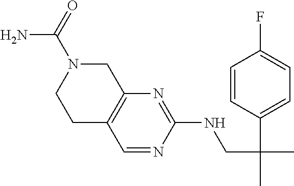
C1C2=C(N=C(NCC(C)(C3=CC=C(F)C=C3)C)N=C2)CN(C(=O)N)C1
